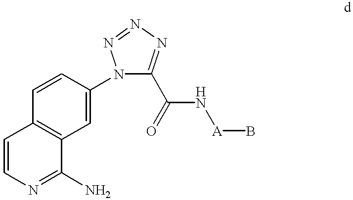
C1=CC2=C(C=C1N1C(C(N[A]B)=O)=NN=N1)C(N)=NC=C2
